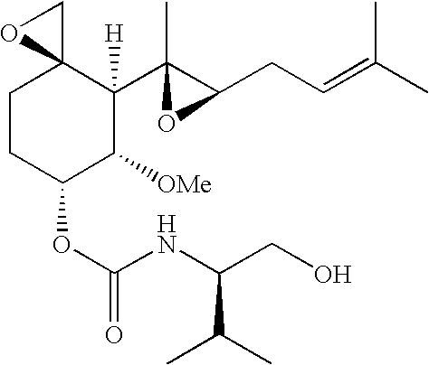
C1CC(OC(NC(CO)C(C)C)=O)C([OMe])C([H])(C2(C)OC2CC=C(C)C)C12CO2
